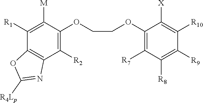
C1([R2])=C(OCCOC2=C([R7])C([R8])=C([R9])C([R10])=C2[X])C([M])=C([R1])C2=C1N=C([R4Lp])O2
